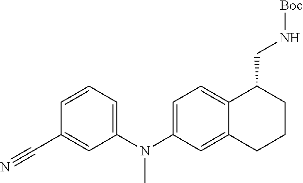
C1=CC=C(N(C2=CC=C3C(=C2)CCCC3CN[Boc])C)C=C1C#N
